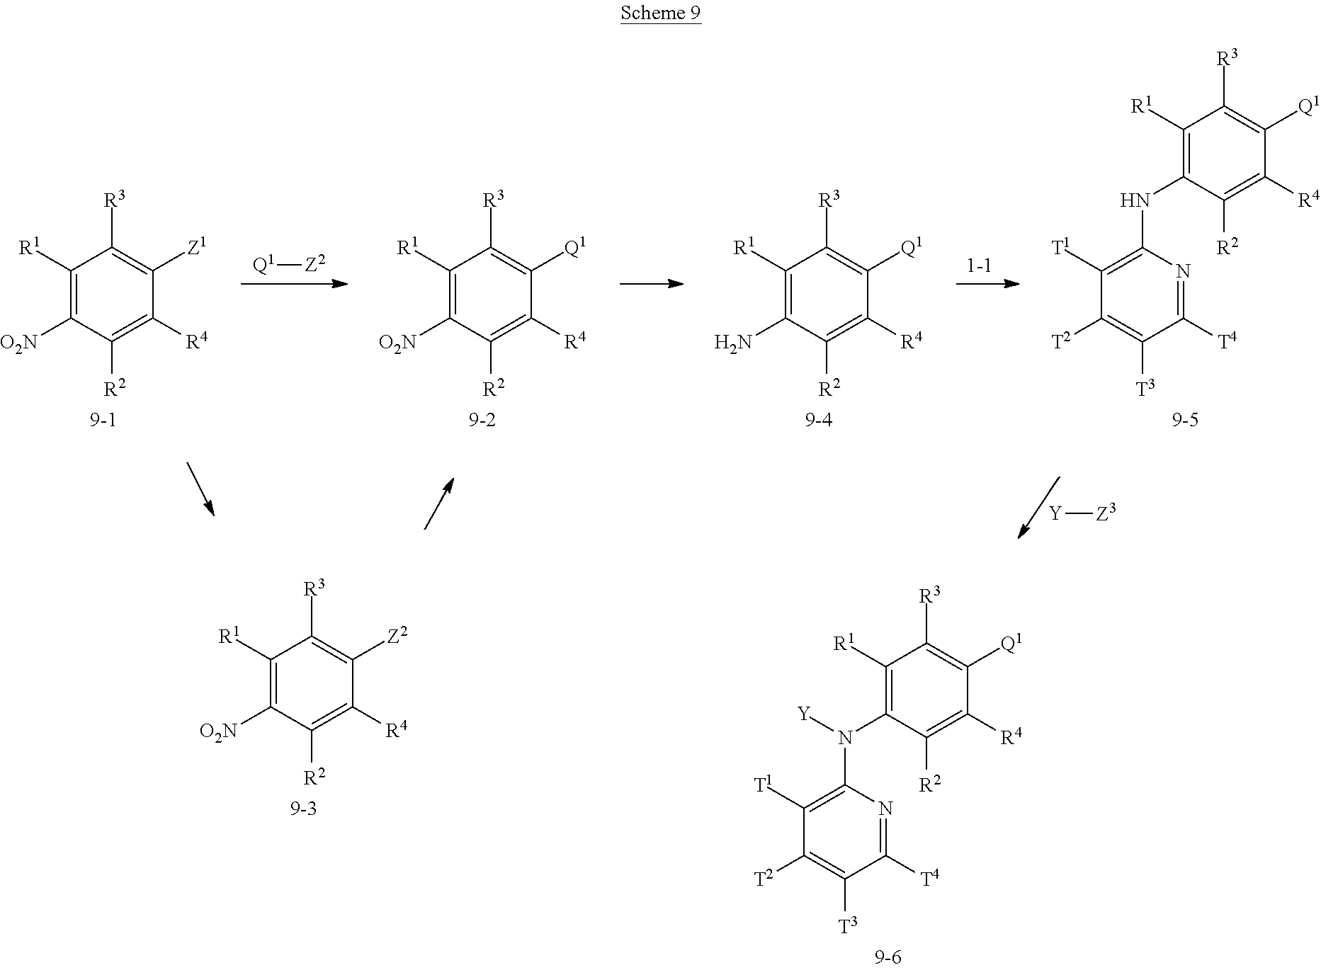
C1([R1])=C([O2N])C([R2])=C([R4])C([Z1])=C1[R3].C1([R1])=C([O2N])C([R2])=C([R4])C([Q1])=C1[R3].[Q1][Z2].C1([R1])=C(N)C([R2])=C([R4])C([Q1])=C1[R3].C1([R1])=C(NC2=C([T1])C([T2])=C([T3])C([T4])=N2)C([R2])=C([R4])C([Q1])=C1[R3].[Y][Z3].C1([R1])=C(N(C2=C([T1])C([T2])=C([T3])C([T4])=N2)[Y])C([R2])=C([R4])C([Q1])=C1[R3].C1([R1])=C([O2N])C([R2])=C([R4])C([Z2])=C1[R3]
